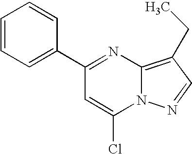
C1(C2=CC=CC=C2)=NC2=C(CC)C=NN2C(Cl)=C1
